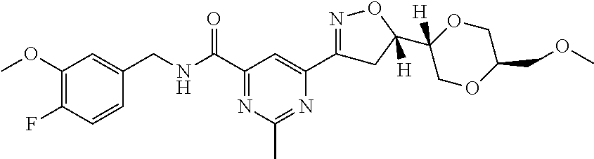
C1(OC)=C(F)C=CC(CNC(C2=NC(C)=NC(C3=NOC(C4([H])OCC(COC)OC4)([H])C3)=C2)=O)=C1
